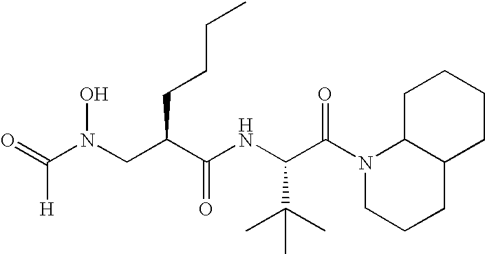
O=C(N(CC(C(=O)NC(C(N1C2C(CCC1)CCCC2)=O)C(C)(C)C)CCCC)O)[H]
